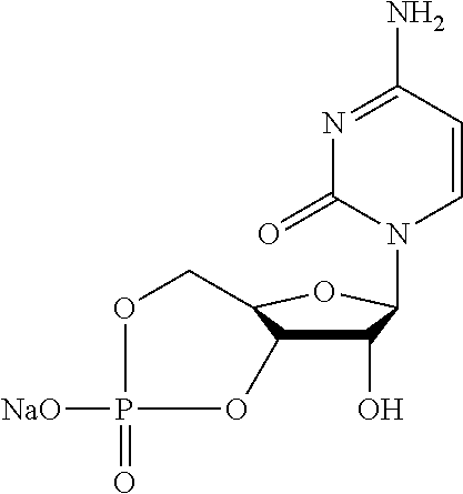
C1(O)C2C(OC1N1C=CC(N)=NC1=O)COP(=O)([NaO])O2
